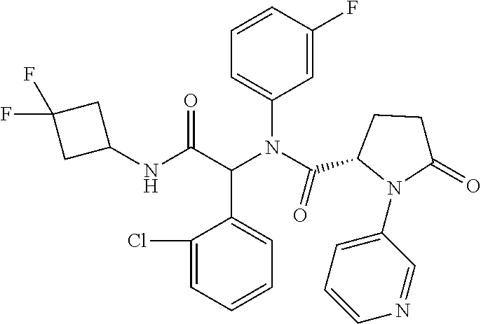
C1(Cl)=CC=CC=C1C(C(NC1CC(F)(F)C1)=O)N(C1=CC=CC(F)=C1)C(C1N(C2=CC=CN=C2)C(=O)CC1)=O
